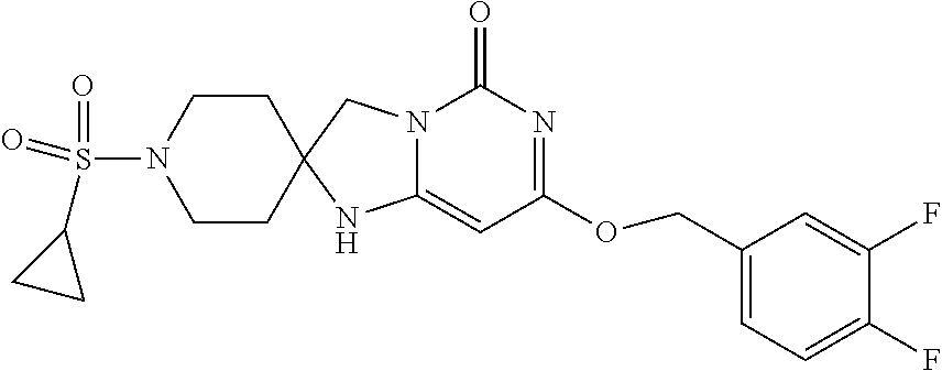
C1(F)=CC=C(COC2=NC(=O)N3C(=C2)NC2(C3)CCN(S(=O)(C3CC3)=O)CC2)C=C1F
